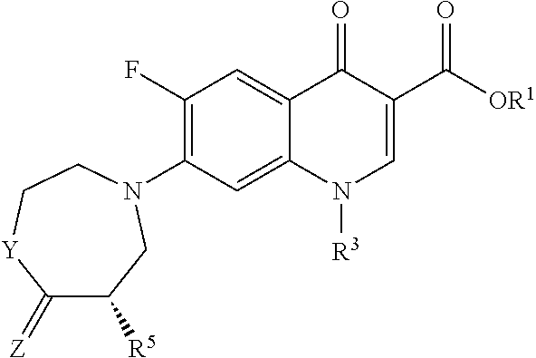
C1(N2CC([R5])C(=[Z])[Y]CC2)=C(F)C=C2C(=C1)N([R3])C=C(C([OR1])=O)C2=O
